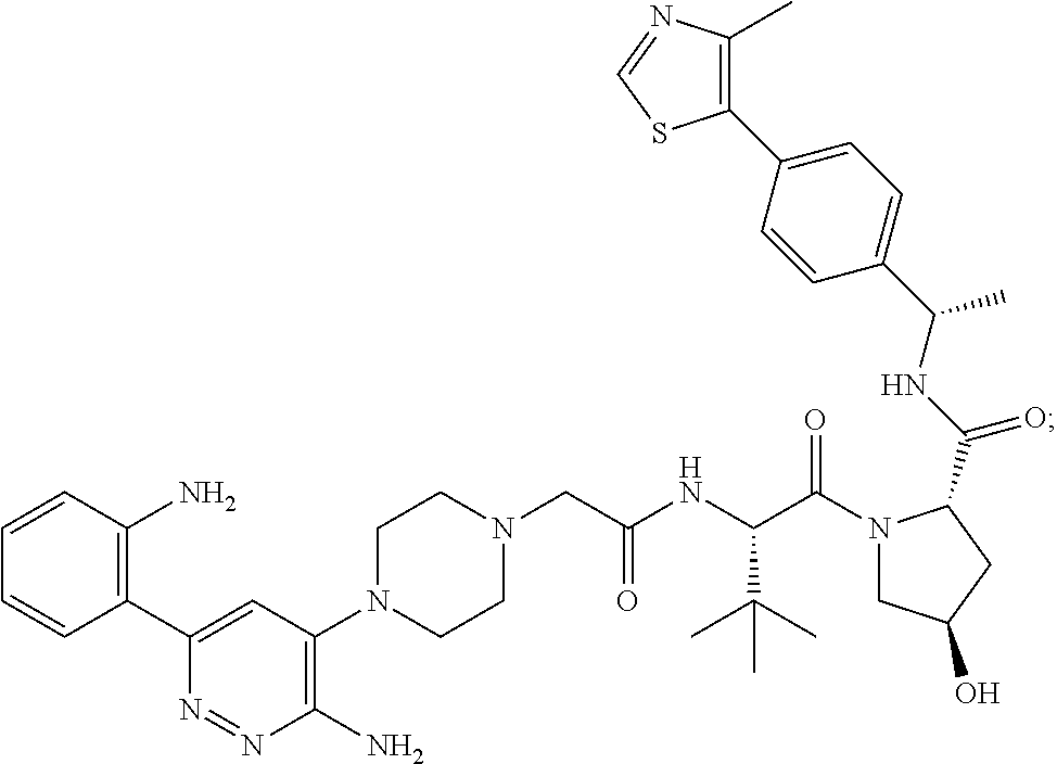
N1(CC(NC(C(N2CC(O)CC2C(NC(C2=CC=C(C3=C(C)N=CS3)C=C2)C)=O)=O)C(C)(C)C)=O)CCN(C2=C(N)N=NC(C3=C(N)C=CC=C3)=C2)CC1
